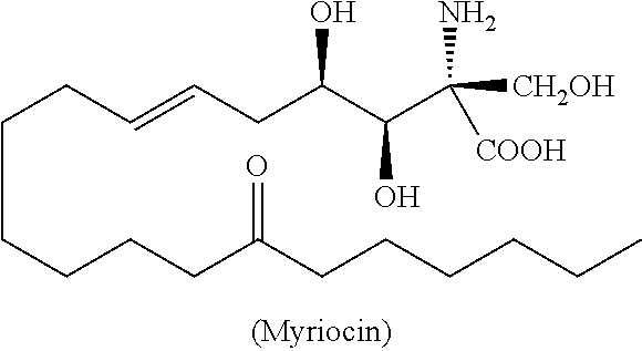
C(CCCC(CCCCCC)=O)CCC=CCC(C(C([CH2OH])(N)[COOH])O)O
